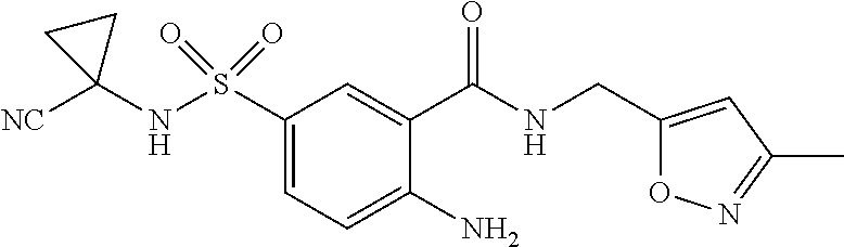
C1(S(NC2([NC])CC2)(=O)=O)=CC=C(N)C(C(NCC2=CC(C)=NO2)=O)=C1
